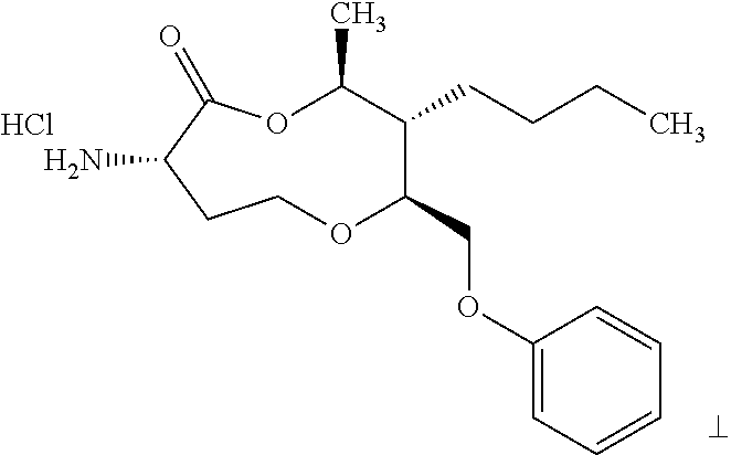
NC1C(=O)OC(C)C(CCCC)C(COC2=CC=CC=C2)OCC1.Cl
